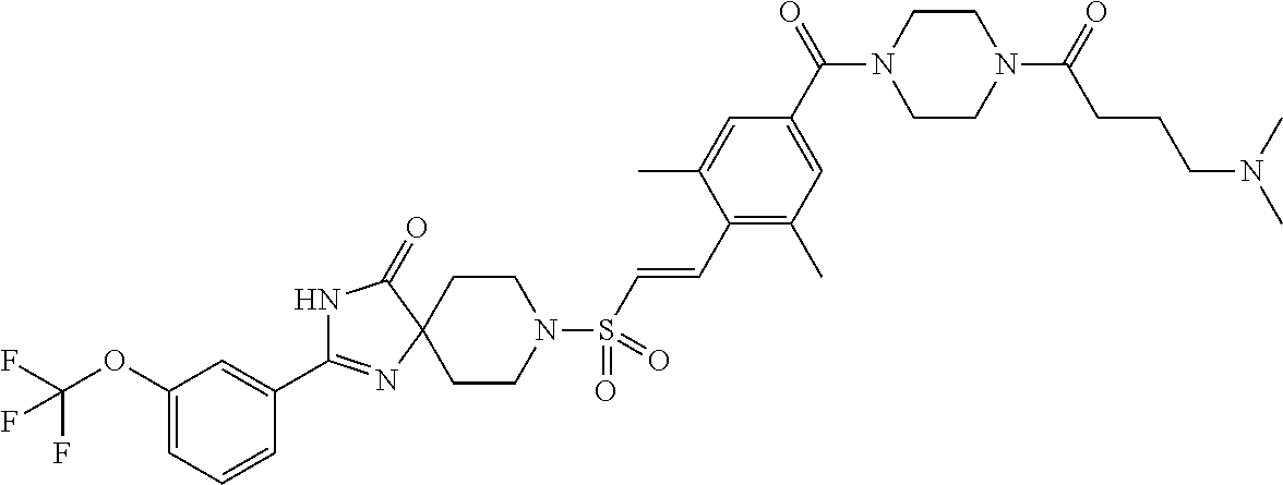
C1CN(S(C=CC2=C(C)C=C(C(=O)N3CCN(C(=O)CCCN(C)C)CC3)C=C2C)(=O)=O)CCC12N=C(C1=CC(OC(F)(F)F)=CC=C1)NC2=O
